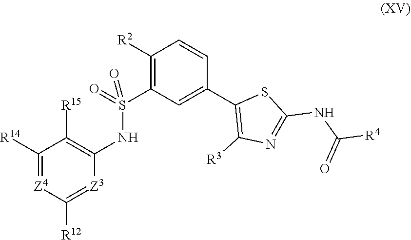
C1([R2])=C(S(=O)(NC2=C([R15])C([R14])=[Z4]C([R12])=[Z3]2)=O)C=C(C2=C([R3])N=C(NC([R4])=O)S2)C=C1
